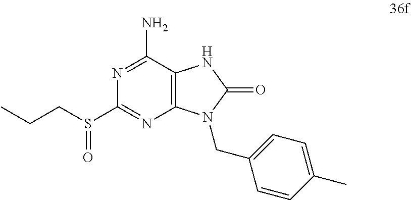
N1=C(N)C2=C(N=C1S(CCC)=O)N(CC1=CC=C(C)C=C1)C(=O)N2
